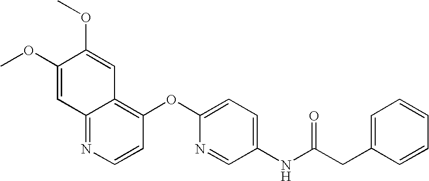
COC1=CC2=NC=CC(OC3=CC=C(NC(CC4=CC=CC=C4)=O)C=N3)=C2C=C1OC
